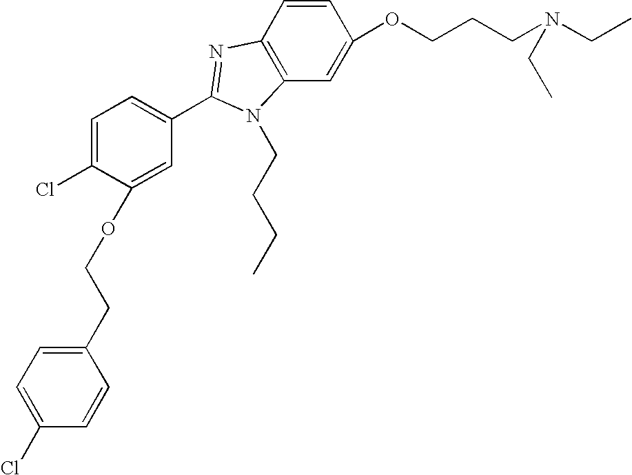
C1=C(Cl)C(OCCC2=CC=C(Cl)C=C2)=CC(C2=NC3=C(C=C(OCCCN(CC)CC)C=C3)N2CCCC)=C1
